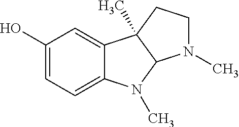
C1(O)=CC=C2C(=C1)C1(C)C(N2C)N(C)CC1
